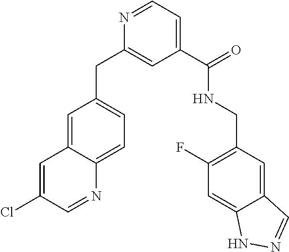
C1=C(Cl)C=NC2=CC=C(CC3=CC(C(=O)NCC4=C(F)C=C5C(=C4)C=NN5)=CC=N3)C=C12
